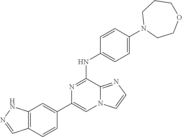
C1(C2=CC3=C(C=C2)C=NN3)=CN2C(=NC=C2)C(NC2=CC=C(N3CCOCCC3)C=C2)=N1
